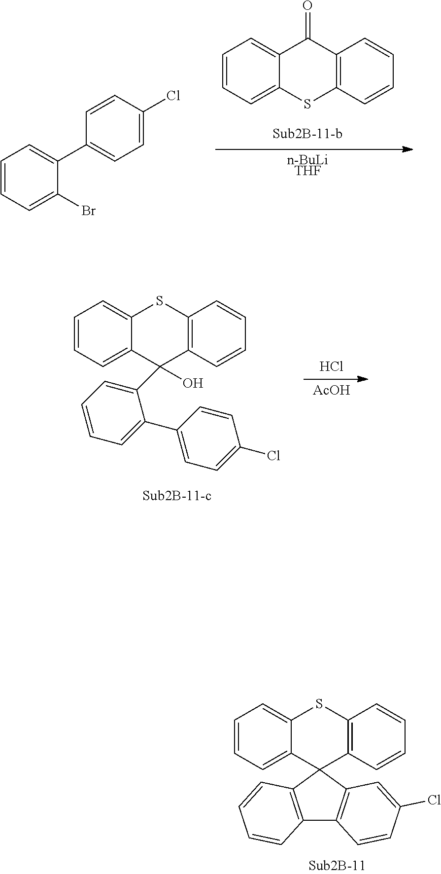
C1=CC=C(Br)C(C2=CC=C(Cl)C=C2)=C1.[n-BuLiTHF].C1=CC=C2C(=C1)C(=O)C1=C(S2)C=CC=C1.Cl.[AcOH].C1=CC=C2C(=C1)C(O)(C1=CC=CC=C1C1=CC=C(Cl)C=C1)C1=C(S2)C=CC=C1.C1=CC=C2C(=C1)C1(C3=C(S2)C=CC=C3)C2=C(C3=C1C=C(Cl)C=C3)C=CC=C2
